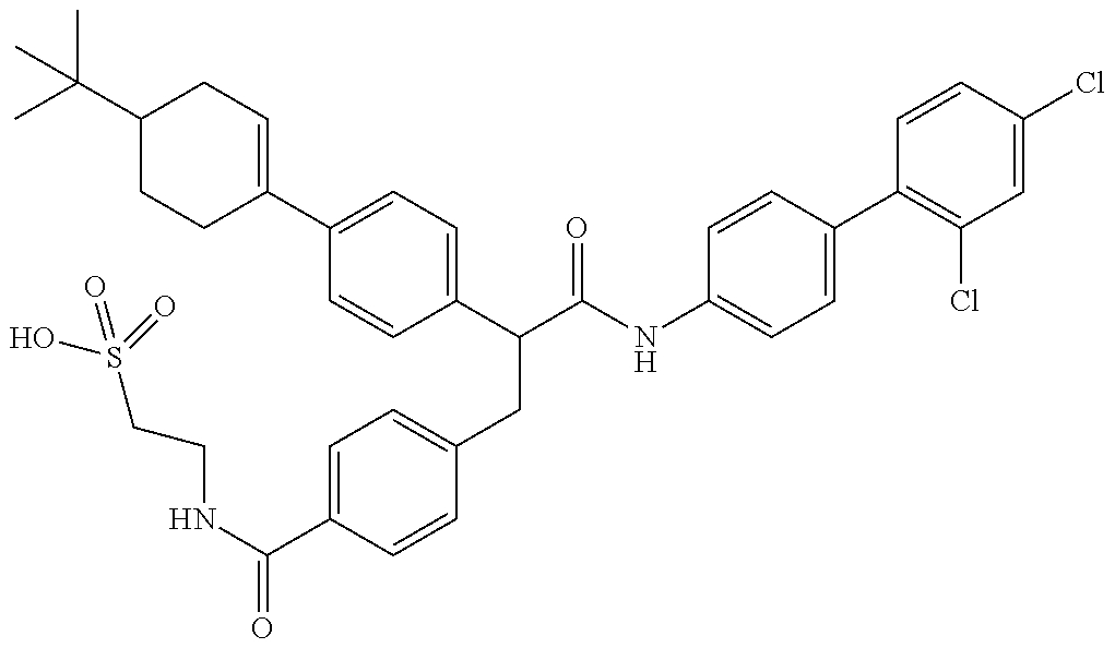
OS(CCNC(=O)C1=CC=C(CC(C(NC2=CC=C(C3=C(Cl)C=C(Cl)C=C3)C=C2)=O)C2=CC=C(C3=CCC(C(C)(C)C)CC3)C=C2)C=C1)(=O)=O
